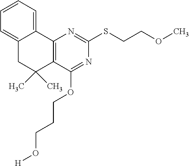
C12=CC=CC=C1C1=C(C(C)(C)C2)C(OCCCO[H])=NC(SCCOC)=N1
